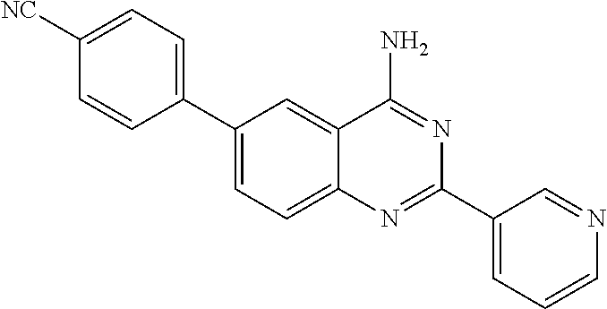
C1(C2=CC=C([NC])C=C2)=CC=C2C(=C1)C(N)=NC(C1=CC=CN=C1)=N2
